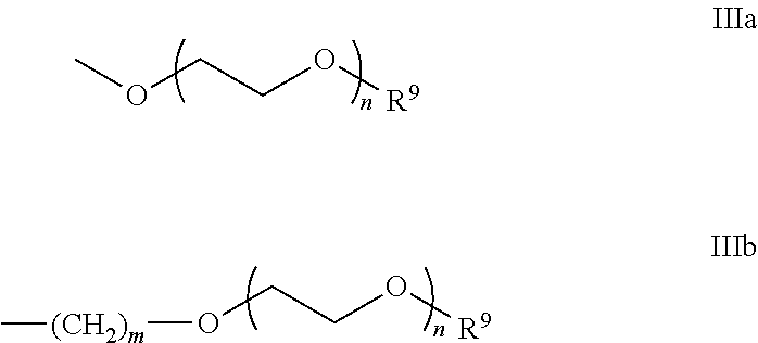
COCCO[R9].O(CCO[R9])[(CH2)m]C
